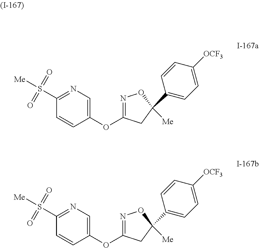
C1(OC2=NOC(C3=CC=C([OCF3])C=C3)([Me])C2)=CN=C(S([Me])(=O)=O)C=C1.C1(OC2=NOC(C3=CC=C([OCF3])C=C3)([Me])C2)=CN=C(S([Me])(=O)=O)C=C1
